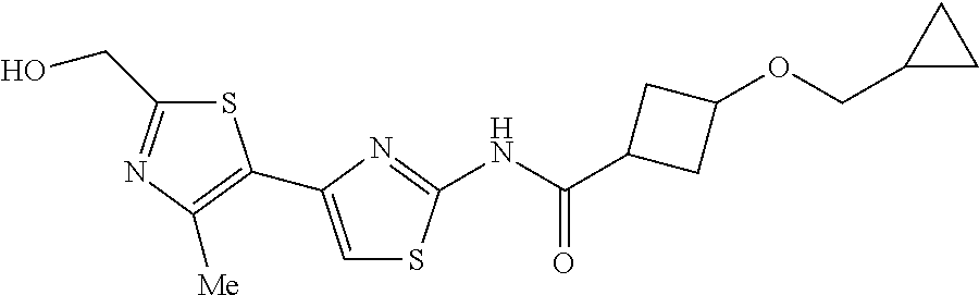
C(C1CC(OCC2CC2)C1)(=O)NC1=NC(C2=C([Me])N=C(CO)S2)=CS1
